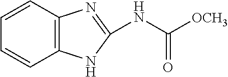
C12=C(C=CC=C1)N=C(NC([OCH3])=O)N2
